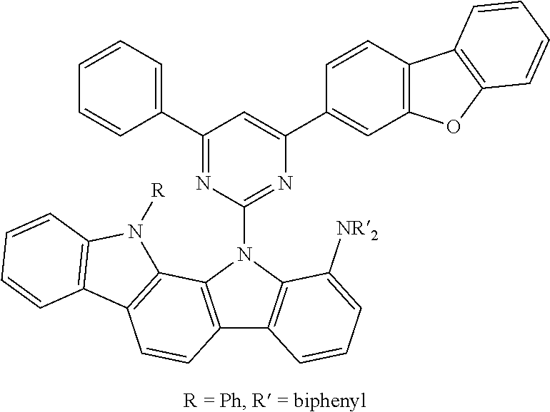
C1(C2=CC=CC=C2)=NC(N2C3=C(C4=C2C2=C(C=C4)C4=C(N2[R])C=CC=C4)C=CC=C3[NR2])=NC(C2=CC3=C(C=C2)C2=C(O3)C=CC=C2)=C1
